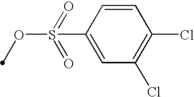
C1=CC(S(OC)(=O)=O)=CC(Cl)=C1Cl
